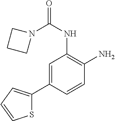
N1(C(NC2=C(N)C=CC(C3=CC=CS3)=C2)=O)CCC1
